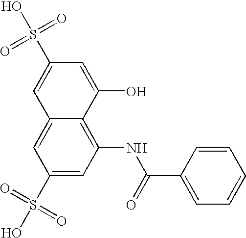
C12=CC(S(O)(=O)=O)=CC(NC(C3=CC=CC=C3)=O)=C1C(O)=CC(S(O)(=O)=O)=C2
